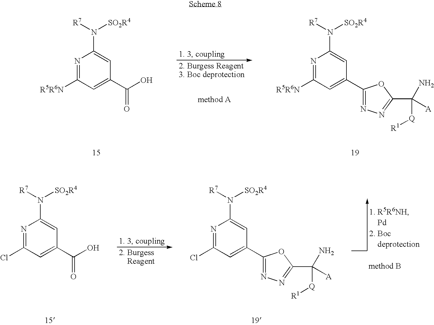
N1=C([R5R6N])C=C(C2=NN=C(C([Q][R1])([A])N)O2)C=C1N([R7])[SO2R4].N1=C([R5R6N])C=C(C(O)=O)C=C1N([R7])[SO2R4].N1=C(Cl)C=C(C2=NN=C(C([Q][R1])([A])N)O2)C=C1N([R7])[SO2R4].N1=C(Cl)C=C(C(O)=O)C=C1N([R7])[SO2R4]
